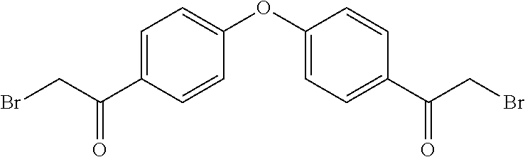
C1=C(C(CBr)=O)C=CC(OC2=CC=C(C(CBr)=O)C=C2)=C1
